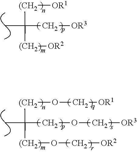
[(CH2]([OR1])C(C)(C[OR3])[(CH2][OR2].[(CH2](OC[OR1])C(C)(COC[OR3])[(CH2]OC[OR2]
